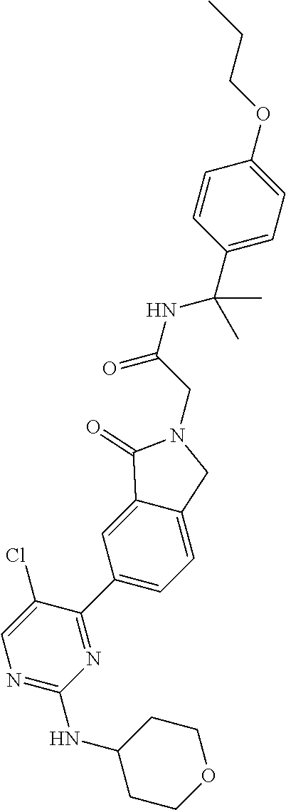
N(C1CCOCC1)C1=NC=C(Cl)C(C2=CC=C3C(=C2)C(=O)N(CC(NC(C2=CC=C(OCCC)C=C2)(C)C)=O)C3)=N1
